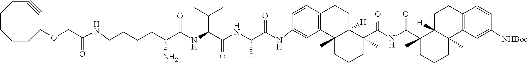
C(CC(C(=O)NC(C(NC(C(=O)NC1=CC2=C(C=C1)CCC1([H])C(C(=O)NC(C3(C)C4([H])C(C)(C5=C(C=CC([NHBoc])=C5)CC4)CCC3)=O)(C)CCCC12C)C)=O)C(C)C)N)CCNC(COC1C#CCCCCC1)=O
